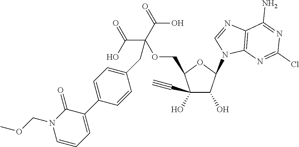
C1(C#C)(O)C(O)C(N2C=NC3=C2N=C(Cl)N=C3N)OC1COC(C(=O)O)(C(=O)O)CC1=CC=C(C2=CC=CN(COC)C2=O)C=C1
